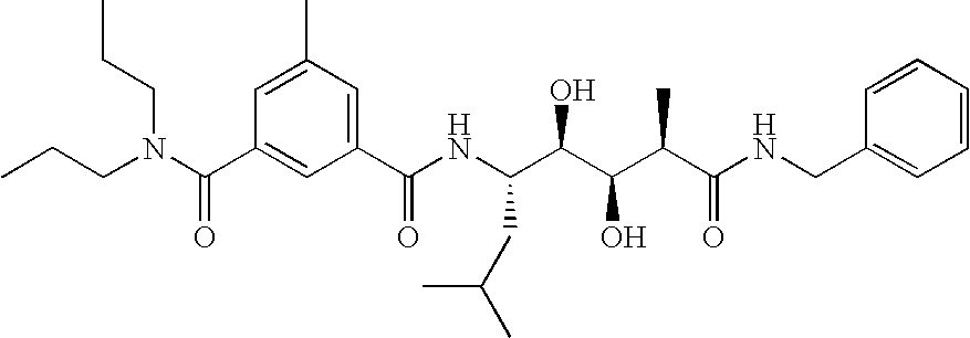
CCCN(C(C1=CC(C(NC(C(C(C(C(NCC2=CC=CC=C2)=O)C)O)O)CC(C)C)=O)=CC(C)=C1)=O)CCC
